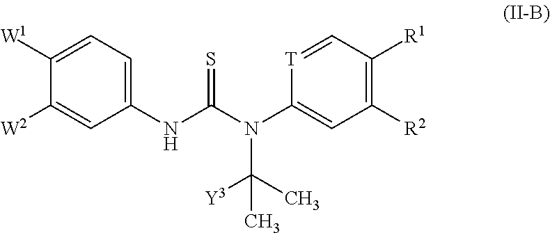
C1([W1])=CC=C(NC(N(C2=CC([R2])=C([R1])C=[T]2)C(C)([Y3])C)=S)C=C1[W2]
